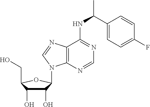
C1(O)C(O)C(CO)OC1N1C2=C(N=C1)C(NC(C1=CC=C(F)C=C1)C)=NC=N2
